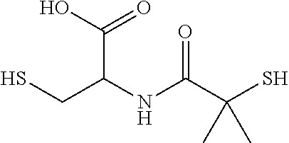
C(C(NC(C(S)(C)C)=O)CS)(O)=O
